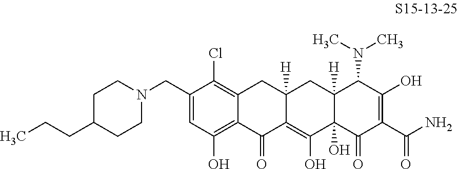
C12=C(Cl)C(CN3CCC(CCC)CC3)=CC(O)=C1C(=O)C1=C(O)C3(O)C([H])(CC1([H])C2)C(N(C)C)C(O)=C(C(N)=O)C3=O
